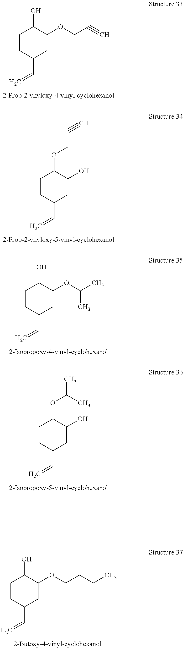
C1CC(C=C)CC(OCC#C)C1O.C1CC(C=C)CC(O)C1OCC#C.C1CC(C=C)CC(OC(C)C)C1O.C1CC(C=C)CC(O)C1OC(C)C.C1CC(C=C)CC(OCCCC)C1O
